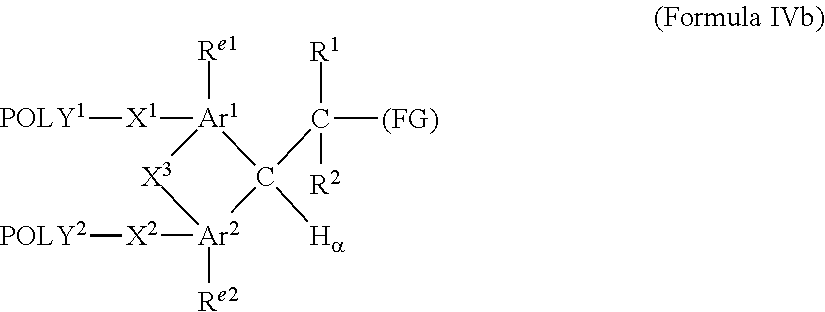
[Ar1]1([X1][POLY1])([Re1])[X3][Ar2]([X2][POLY2])([Re2])C1([Ha])C([(FG)])([R1])[R2]
